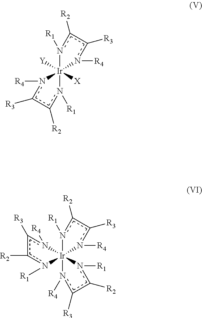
n1([R1])c([R2])c([R3])n([R4])[Ir]12([X])([Y])n([R4])c([R3])c([R2])n2[R1].n1([R1])c([R2])c([R3])n([R4])[Ir]123(n([R1])c([R2])c([R3])n2[R4])n([R1])c([R2])c([R3])n3[R4]
